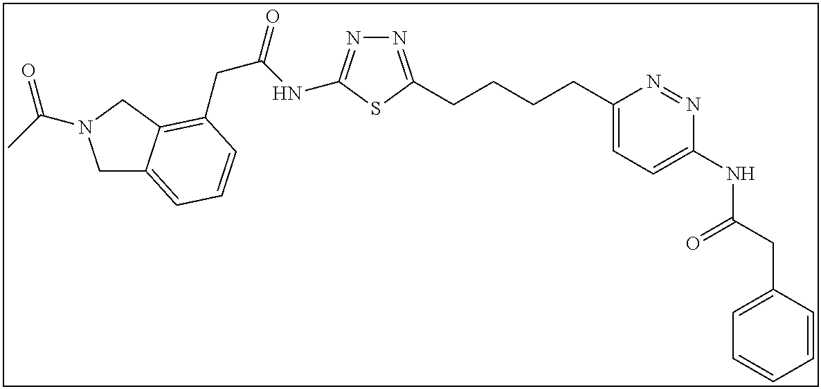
N1=C(CCCCC2=CC=C(NC(CC3=CC=CC=C3)=O)N=N2)SC(NC(CC2=C3C(=CC=C2)CN(C(C)=O)C3)=O)=N1
